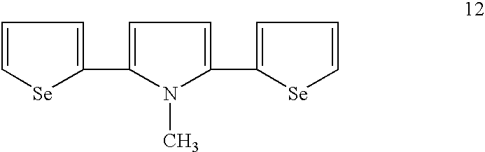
C1=C[Se]C(C2=CC=C(C3=CC=C[Se]3)N2C)=C1
